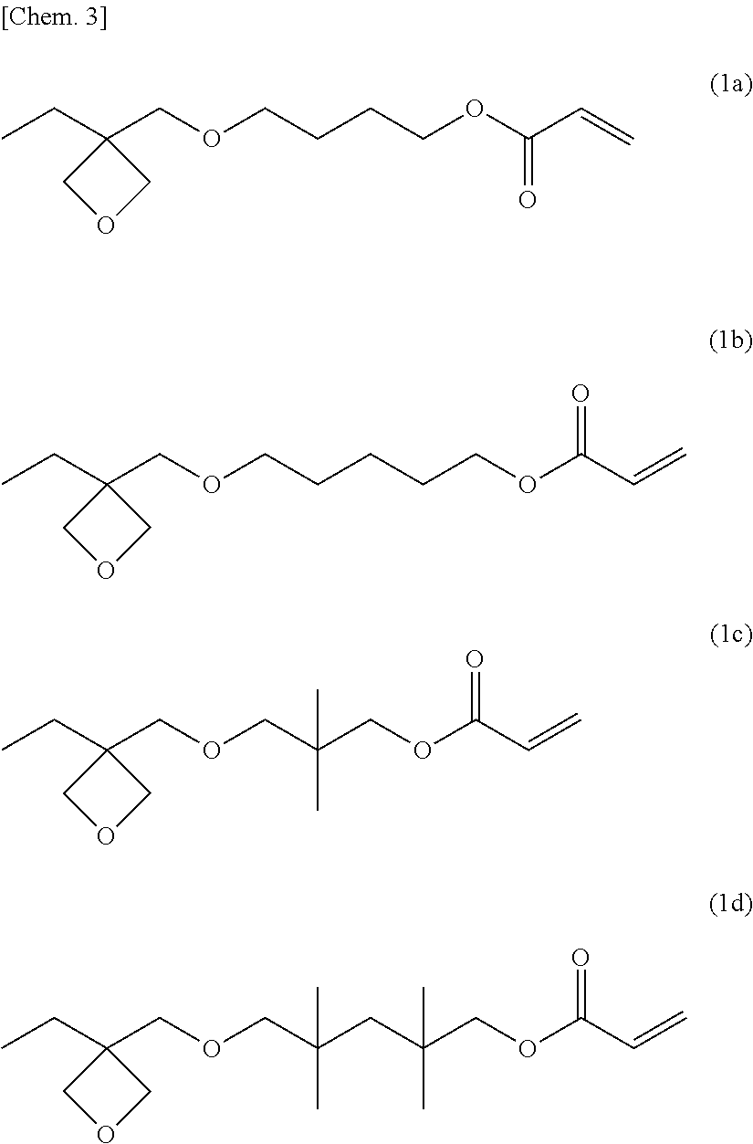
C(C1(COCCCCOC(C=C)=O)COC1)C.C(C1(COCCCCCOC(C=C)=O)COC1)C.C(C1(COCC(COC(C=C)=O)(C)C)COC1)C.C(C1(COCC(CC(COC(C=C)=O)(C)C)(C)C)COC1)C
